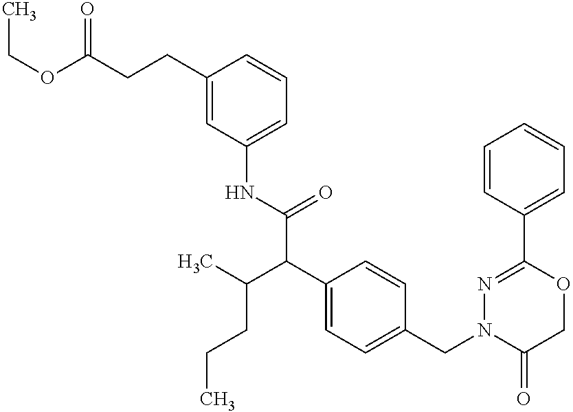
N(C(C(C1=CC=C(CN2C(=O)COC(C3=CC=CC=C3)=N2)C=C1)C(CCC)C)=O)C1=CC=CC(CCC(OCC)=O)=C1
